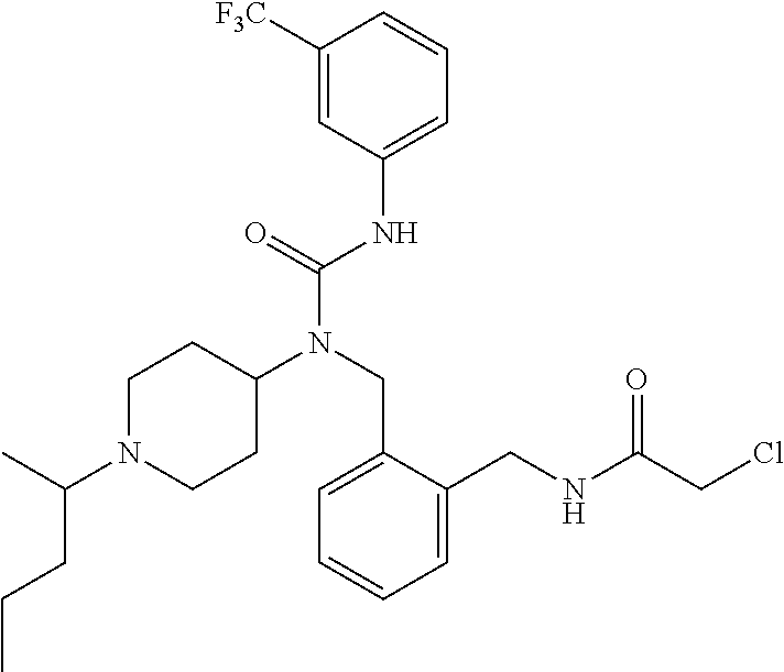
C1([F3C])=CC(NC(N(CC2=CC=CC=C2CNC(CCl)=O)C2CCN(C(C)CCC)CC2)=O)=CC=C1
